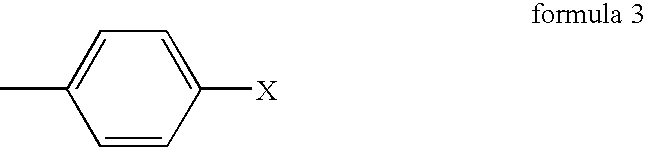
C1=CC([X])=CC=C1C
